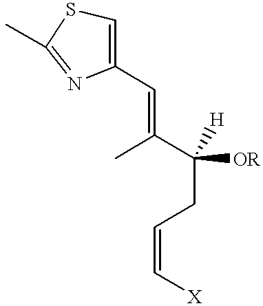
C1=C(C=C(C(CC=C[X])([OR])[H])C)N=C(C)S1
